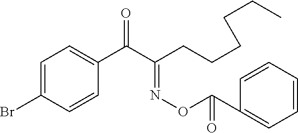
BrC1=CC=C(C(C(CCCCCC)=NOC(C2=CC=CC=C2)=O)=O)C=C1
